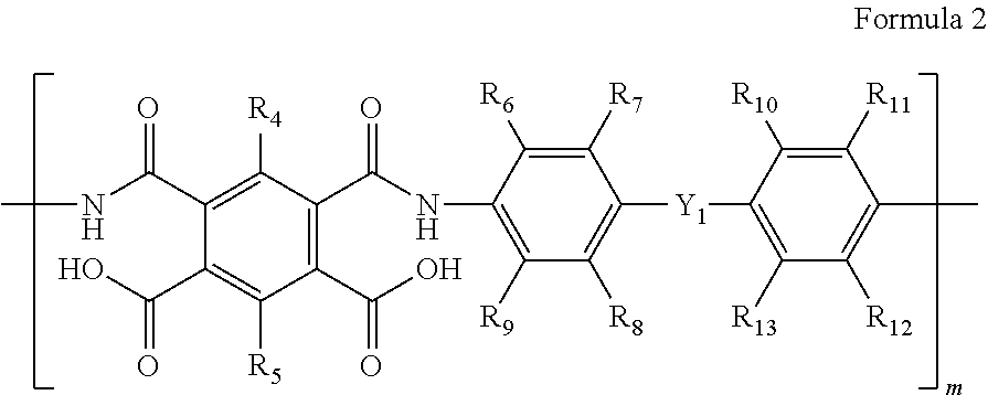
C1(C(O)=O)=C(C(NC2=C([R9])C([R8])=C([Y1]C3=C([R13])C([R12])=C(C)C([R11])=C3[R10])C([R7])=C2[R6])=O)C([R4])=C(C(NC)=O)C(C(=O)O)=C1[R5]
